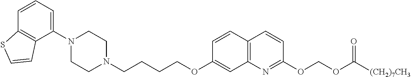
C1(N2CCN(CCCCOC3=CC4=C(C=C3)C=CC(OCOC([(CH2)7CH3])=O)=N4)CC2)=CC=CC2=C1C=CS2
